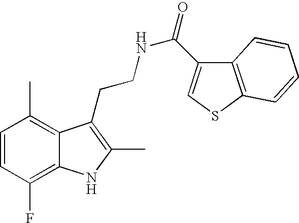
C1=CC(F)=C2C(=C1C)C(CCNC(=O)C1=CSC3=C1C=CC=C3)=C(C)N2
